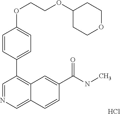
C1(OCCOC2CCOCC2)=CC=C(C2=C3C(=CN=C2)C=CC(C(NC)=O)=C3)C=C1.Cl
